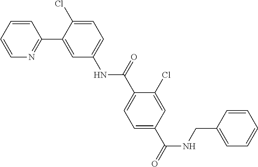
C1=CC=CN=C1C1=CC(NC(C2=CC=C(C(NCC3=CC=CC=C3)=O)C=C2Cl)=O)=CC=C1Cl
